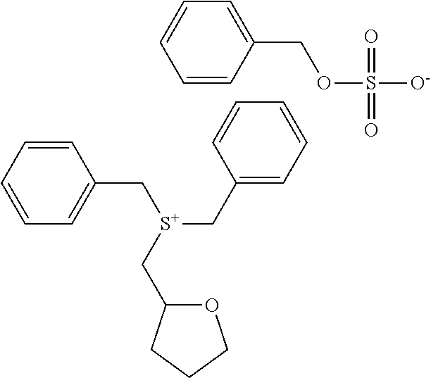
C1=CC=CC(C[S+](CC2=CC=CC=C2)CC2OCCC2)=C1.C1=CC(COS([O-])(=O)=O)=CC=C1
